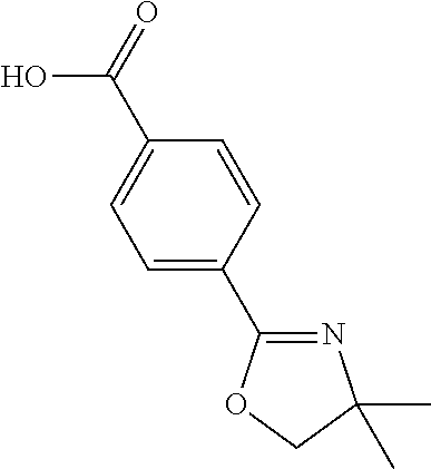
C1=CC(C(O)=O)=CC=C1C1=NC(C)(C)CO1
